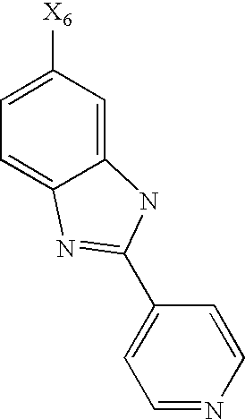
C1=NC=CC(C2=NC3=CC=C([X6])C=C3N2)=C1
